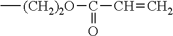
C[(CH2)2O]C(C=C)=O
